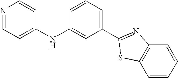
C1=CC=CC2=C1SC(C1=CC=CC(NC3=CC=NC=C3)=C1)=N2
